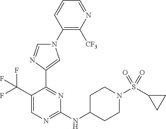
C1(N2C=NC(C3=NC(NC4CCN(S(=O)(=O)C5CC5)CC4)=NC=C3C(F)(F)F)=C2)=C([CF3])N=CC=C1
